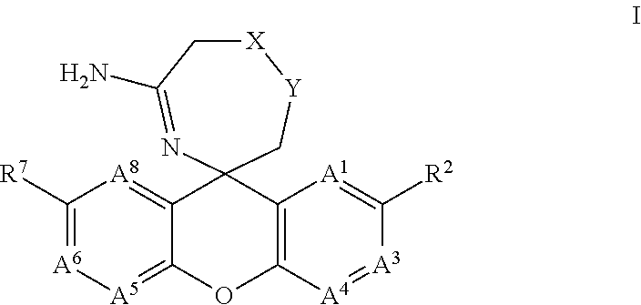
C1([R7])=[A6][A5]=C2C(=[A8]1)C1(C3=C(O2)[A4]=[A3]C([R2])=[A1]3)C[Y][X]CC(N)=N1
